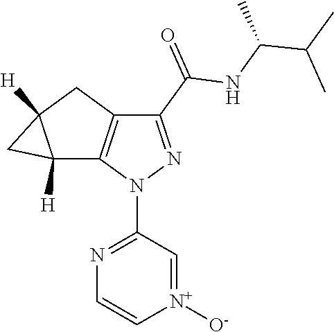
[N+]1([O-])=CC(N2N=C(C(=O)NC(C(C)C)C)C3=C2C2([H])C([H])(C3)C2)=NC=C1
